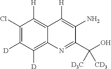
C12=C([H])C(Cl)=C([D])C([D])=C1N=C(C(O)([CD3])[D3C])C(N)=C2[H]
